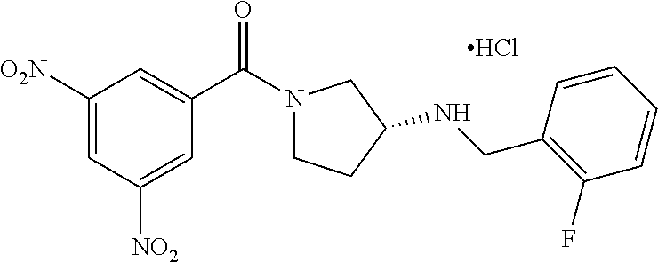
C1([O2N])=CC([NO2])=CC(C(N2CCC(NCC3=C(F)C=CC=C3)C2)=O)=C1.Cl
